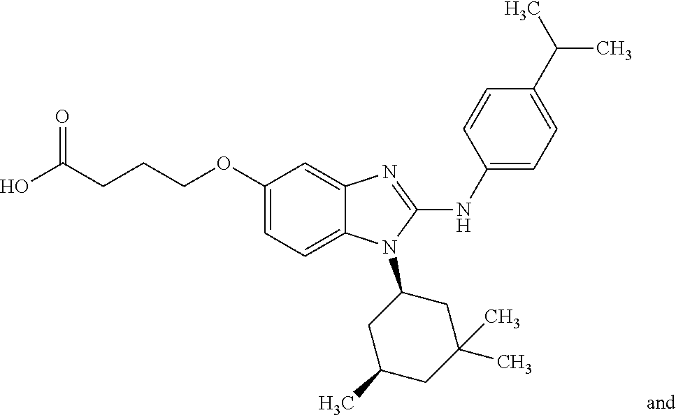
C(COC1=CC=C2C(=C1)N=C(NC1=CC=C(C(C)C)C=C1)N2C1CC(C)CC(C)(C)C1)CC(=O)O
